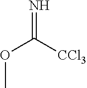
O(C)C([CCl3])=N
